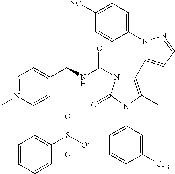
C1(N2N=CC=C2C2=C(C)N(C3=CC=CC([CF3])=C3)C(=O)N2C(NC(C)C2=CC=[N+](C)C=C2)=O)=CC=C([NC])C=C1.C1=CC=CC(S([O-])(=O)=O)=C1
